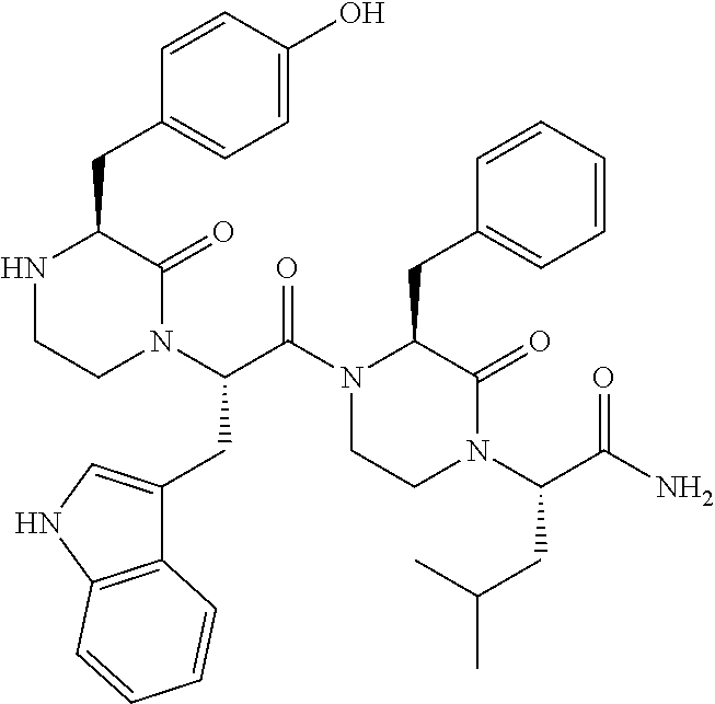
N1CCN(C(C(N2C(CC3=CC=CC=C3)C(=O)N(C(C(N)=O)CC(C)C)CC2)=O)CC2=CNC3=C2C=CC=C3)C(=O)C1CC1=CC=C(O)C=C1
